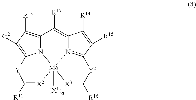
N12C3=C([R13])C([R12])=C1[Y1]C([R11])=[X2][Ma]21([(X1)a])N2=C(C([R15])=C([R14])C2=C3[R17])[Y2]C([R16])=[X3]1
